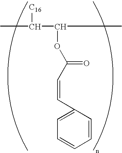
CC(C(OC(C=CC1=CC=CC=C1)=O)C)[C16]
